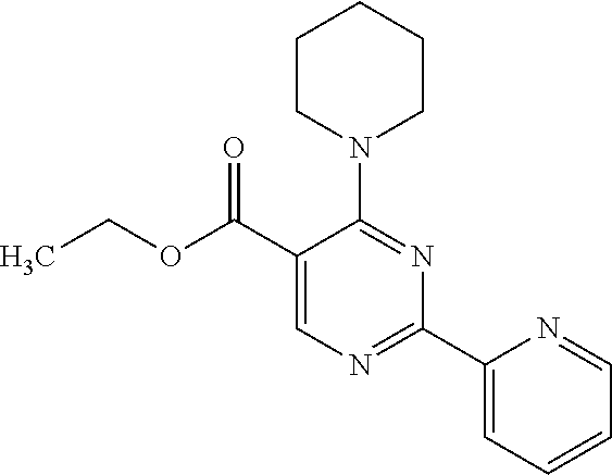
N1(C2=NC(C3=CC=CC=N3)=NC=C2C(OCC)=O)CCCCC1
